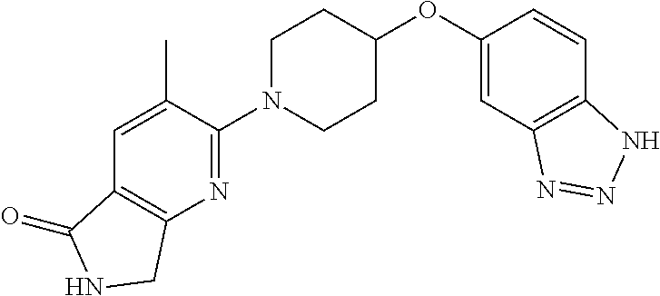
C1(OC2CCN(C3=NC4=C(C=C3C)C(=O)NC4)CC2)=CC2=C(C=C1)NN=N2
